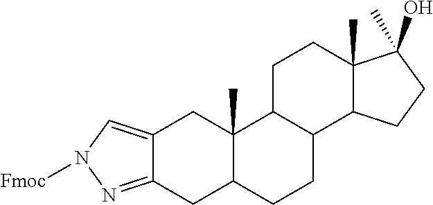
C12=CN([Fmoc])N=C1CC1C(C)(C2)C2C(CC1)C1C(C)(CC2)C(O)(C)CC1
